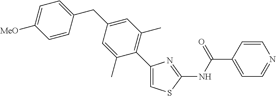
C1(C2=C(C)C=C(CC3=CC=C([MeO])C=C3)C=C2C)=CSC(NC(C2=CC=NC=C2)=O)=N1
